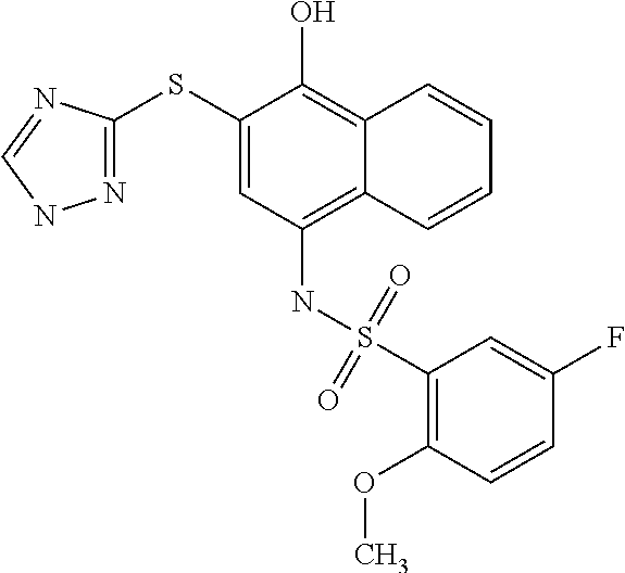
N1=C(SC2=CC(NS(=O)(=O)C3=C(OC)C=CC(F)=C3)=C3C(=C2O)C=CC=C3)N=CN1
